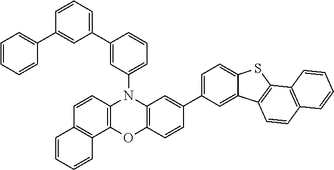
C1=C(C2=CC3=C(C=C2)OC2=C(N3C3=CC=CC(C4=CC=CC(C5=CC=CC=C5)=C4)=C3)C=CC3=C2C=CC=C3)C=C2C(=C1)SC1=C2C=CC2=C1C=CC=C2
